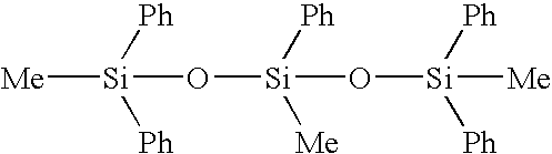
[Me][Si]([Ph])([Ph])O[Si](O[Si]([Ph])([Ph])[Me])([Ph])[Me]
